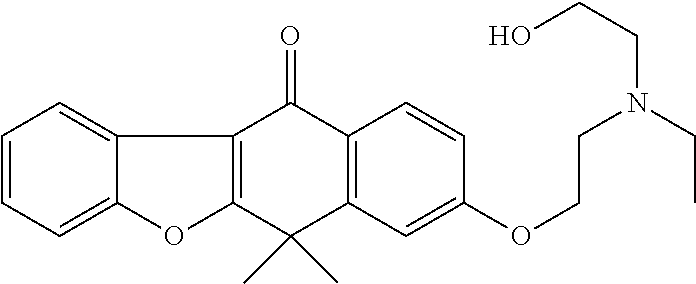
C1=CC=C2C(=C1)C1=C(O2)C(C)(C)C2=C(C1=O)C=CC(OCCN(CC)CCO)=C2
